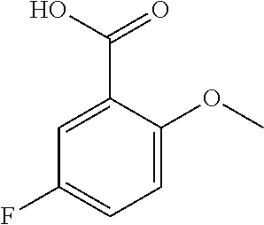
C1=C(C(O)=O)C(OC)=CC=C1F
